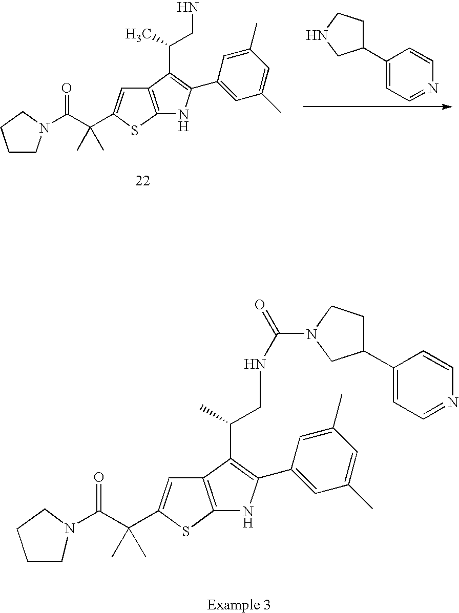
C12=C(SC(C(C)(C)C(N3CCCC3)=O)=C1)NC(C1=CC(C)=CC(C)=C1)=C2C(CNC(N1CCC(C2=CC=NC=C2)C1)=O)C.C12=C(SC(C(C(N3CCCC3)=O)(C)C)=C1)NC(C1=CC(C)=CC(C)=C1)=C2C(CN)C.C1CNCC1C1=CC=NC=C1
